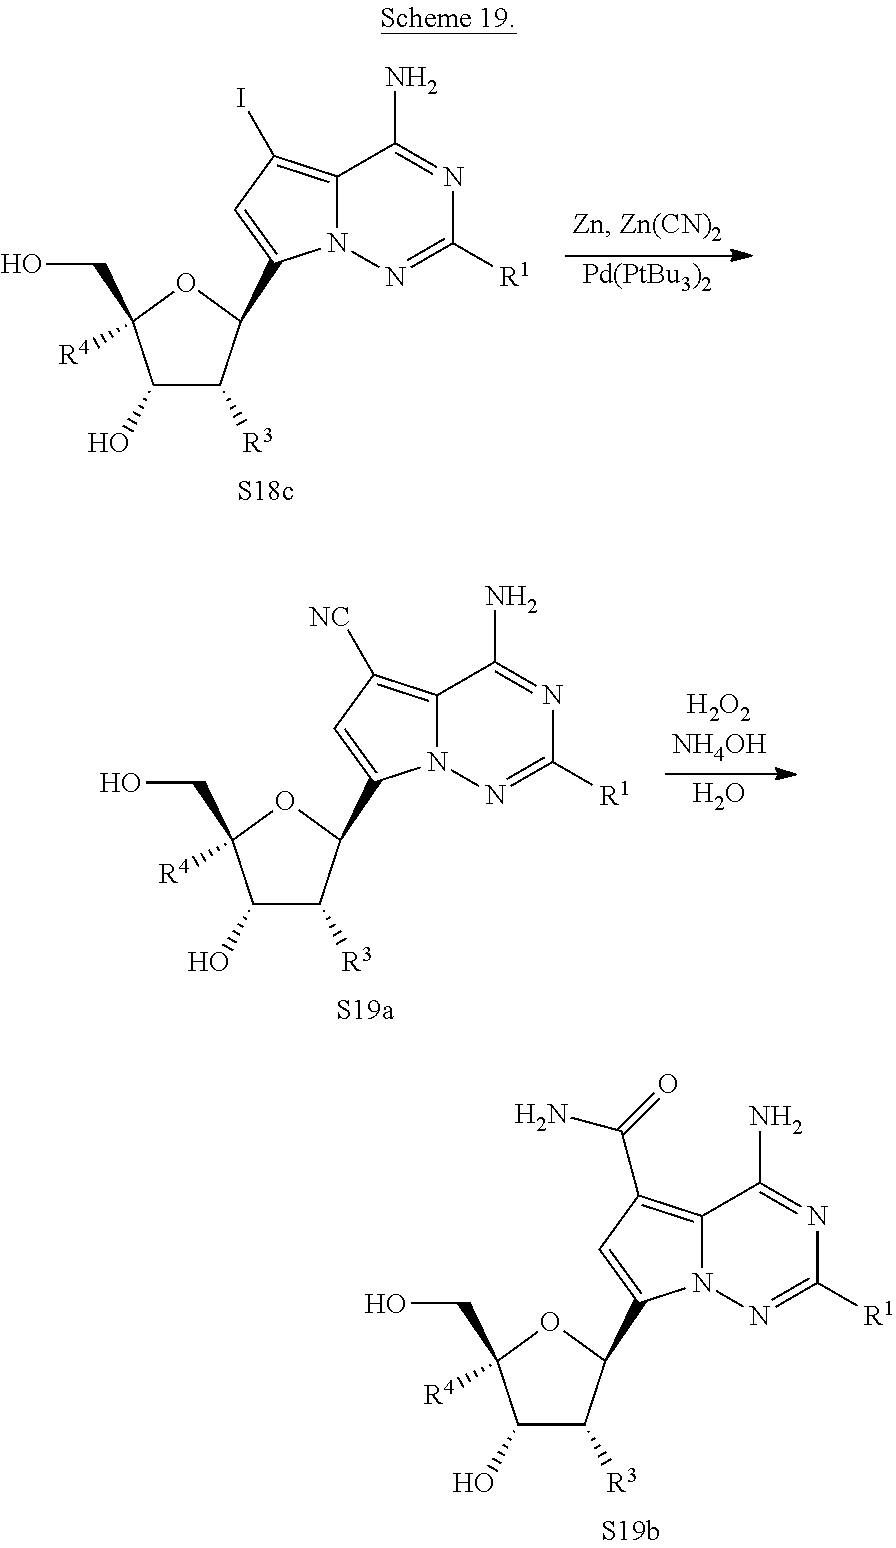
C12=C(C(N)=O)C=C(C3C([R3])C(O)C(CO)([R4])O3)N1N=C([R1])N=C2N.C12=C(I)C=C(C3C([R3])C(O)C(CO)([R4])O3)N1N=C([R1])N=C2N.[Pd(PtBu3)2].C12=C([NC])C=C(C3C([R3])C(O)C(CO)([R4])O3)N1N=C([R1])N=C2N.O
